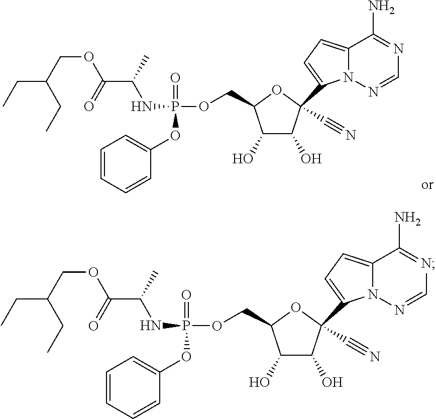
C1(O)C(O)C(C2=CC=C3C(N)=NC=NN32)(C#N)OC1COP(NC(C(=O)OCC(CC)CC)C)(=O)OC1=CC=CC=C1.C1(O)C(O)C(C2=CC=C3C(N)=NC=NN32)(C#N)OC1COP(NC(C(=O)OCC(CC)CC)C)(=O)OC1=CC=CC=C1
